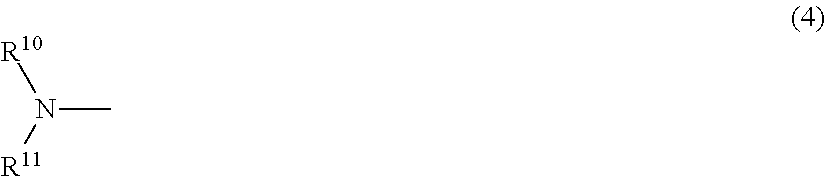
[R10]N([R11])C
